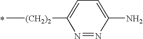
C[(CH2)2]C1=CC=C(N)N=N1.*
